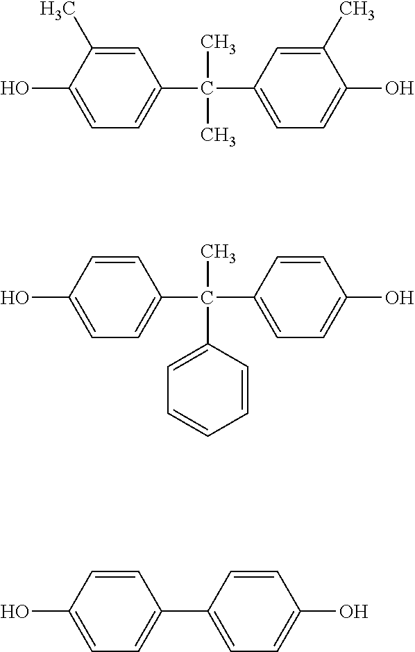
C1=C(C)C(O)=CC=C1C(C1=CC=C(O)C(C)=C1)(C)C.C1=CC(O)=CC=C1C1=CC=C(O)C=C1.C1=CC(O)=CC=C1C(C1=CC=C(O)C=C1)(C1=CC=CC=C1)C
